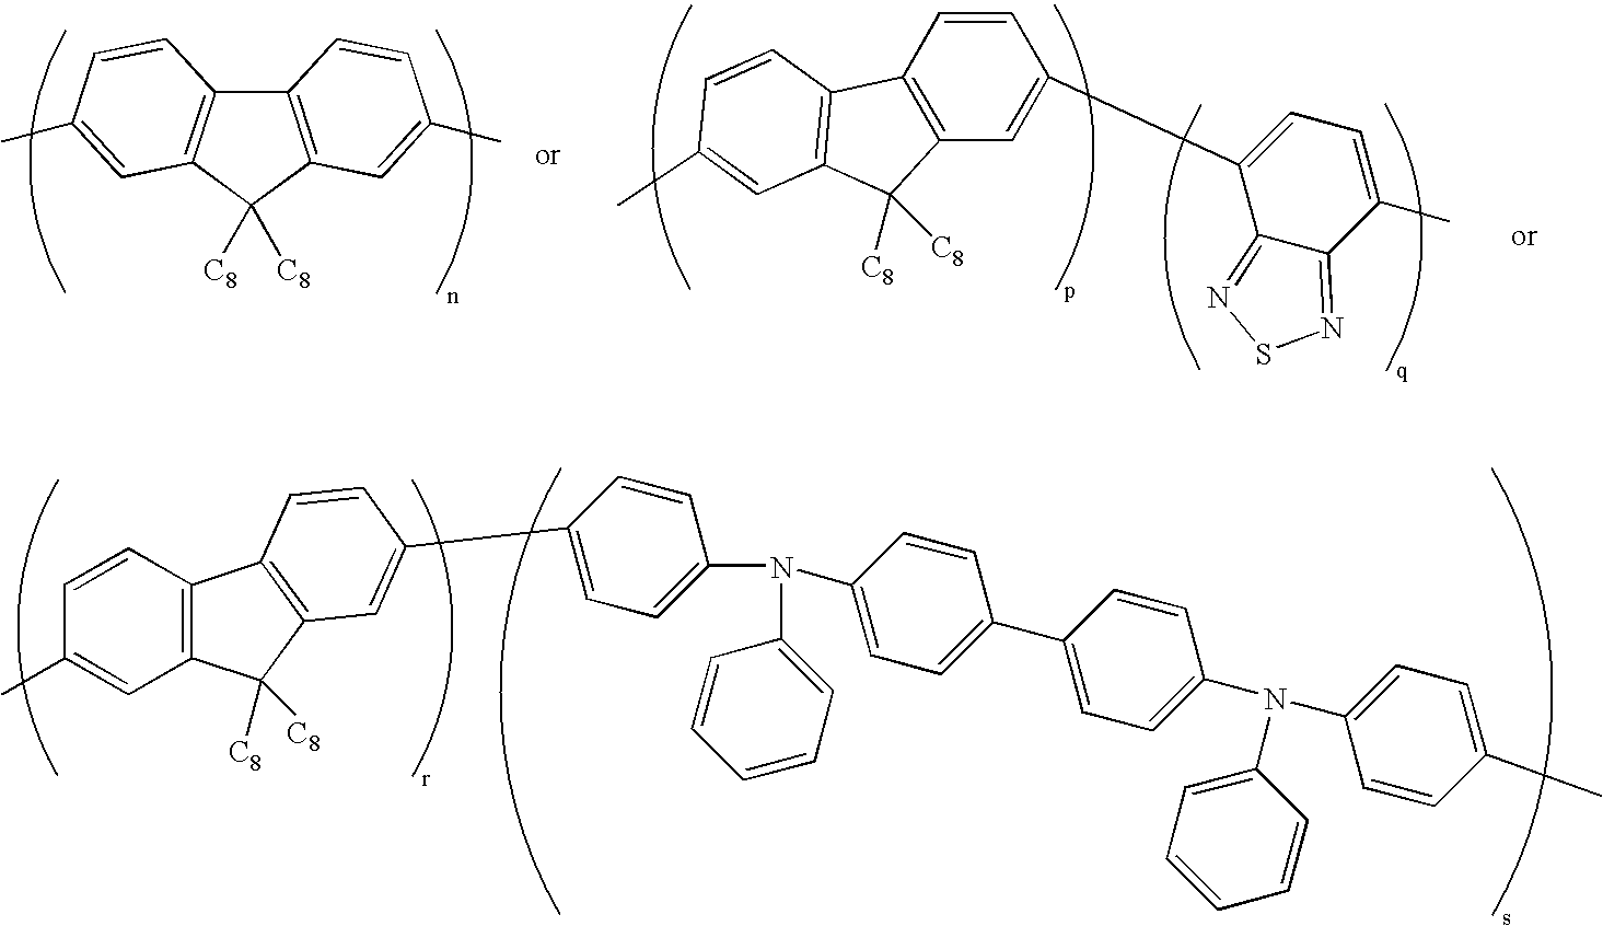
C12=C(C([C8])([C8])C3=C1C=CC(C)=C3)C=C(C)C=C2.C12=C(C=C(C3=CC=C(C)C4=NSN=C34)C=C1)C([C8])([C8])C1=C2C=CC(C)=C1.C12=C(C=CC(C)=C1)C1=C(C2([C8])[C8])C=C(C2=CC=C(N(C3=CC=C(C4=CC=C(N(C5=CC=C(C)C=C5)C5=CC=CC=C5)C=C4)C=C3)C3=CC=CC=C3)C=C2)C=C1
